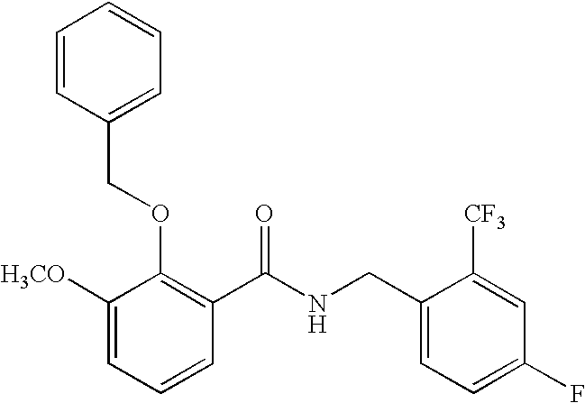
C1([H3CO])=CC=CC(C(NCC2=CC=C(F)C=C2[CF3])=O)=C1OCC1=CC=CC=C1
